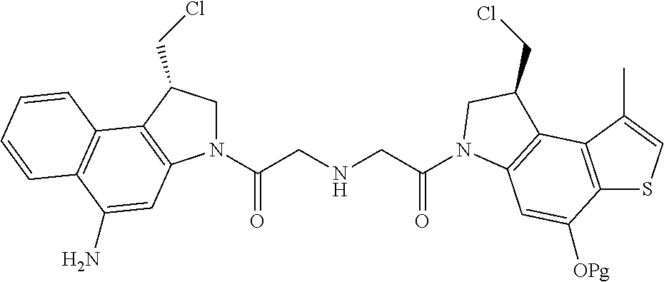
N1(C(CNCC(=O)N2C3=C(C4=C(SC=C4C)C([OPg])=C3)C(CCl)C2)=O)CC(CCl)C2=C1C=C(N)C1=C2C=CC=C1
